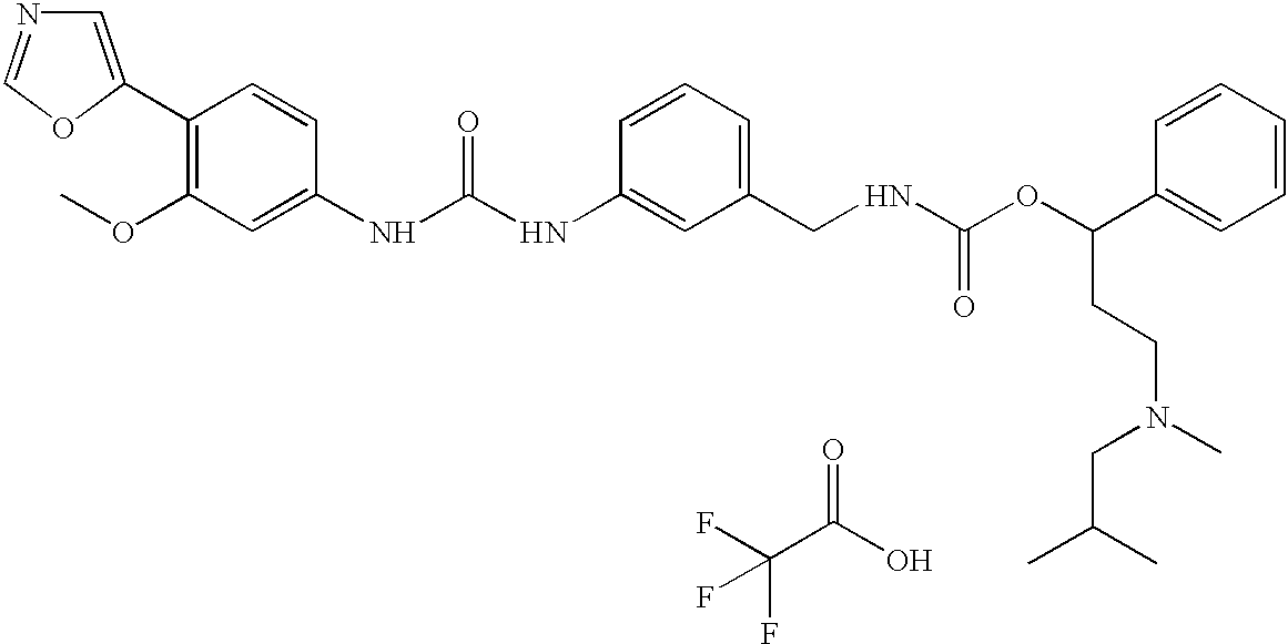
C1=C(C2=C(OC)C=C(NC(NC3=CC(CNC(OC(C4=CC=CC=C4)CCN(C)CC(C)C)=O)=CC=C3)=O)C=C2)OC=N1.C(C(O)=O)(F)(F)F
